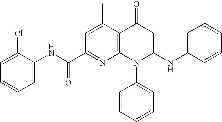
C1(C(NC2=CC=CC=C2Cl)=O)=NC2=C(C(C)=C1)C(=O)C=C(NC1=CC=CC=C1)N2C1=CC=CC=C1
